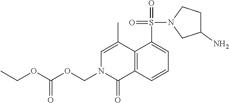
C1(S(=O)(=O)N2CC(N)CC2)=CC=CC2=C1C(C)=CN(COC(OCC)=O)C2=O
